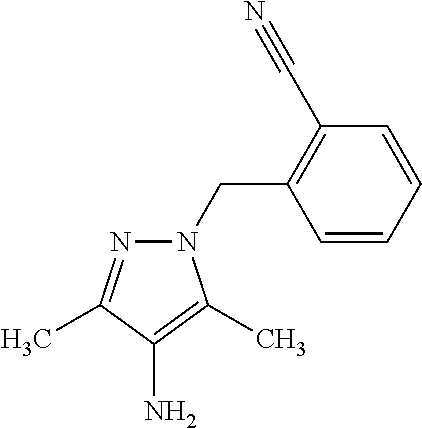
N1(CC2=C(C#N)C=CC=C2)N=C(C)C(N)=C1C
